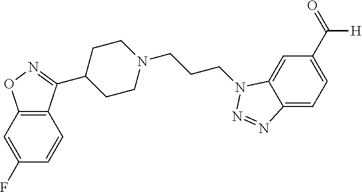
C12=C(C=C(F)C=C1)ON=C2C1CCN(CCCN2C3=CC(C(=O)[H])=CC=C3N=N2)CC1
